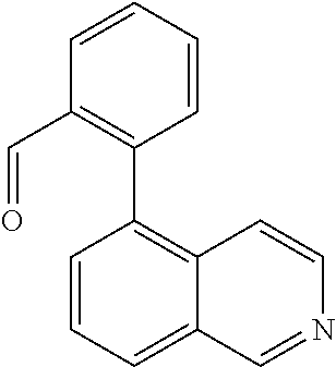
C1=CC=CC(C=O)=C1C1=C2C(=CC=C1)C=NC=C2
